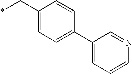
*CC1=CC=C(C2=CC=CN=C2)C=C1
